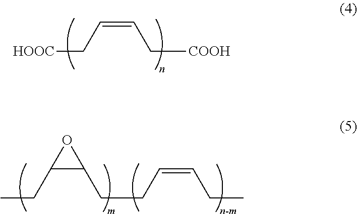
[HOOC]CC=CC[COOH].CCC1C(CCC=CCC)O1
